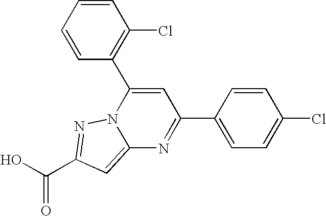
O=C(O)C1=NN2C(=C1)N=C(C1=CC=C(Cl)C=C1)C=C2C1=C(Cl)C=CC=C1
